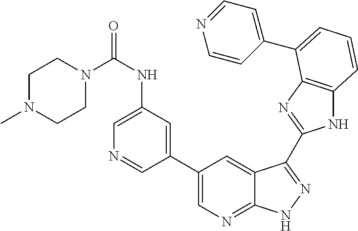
C1(C2=CN=C3C(=C2)C(C2=NC4=C(N2)C=CC=C4C2=CC=NC=C2)=NN3)=CC(NC(N2CCN(C)CC2)=O)=CN=C1
